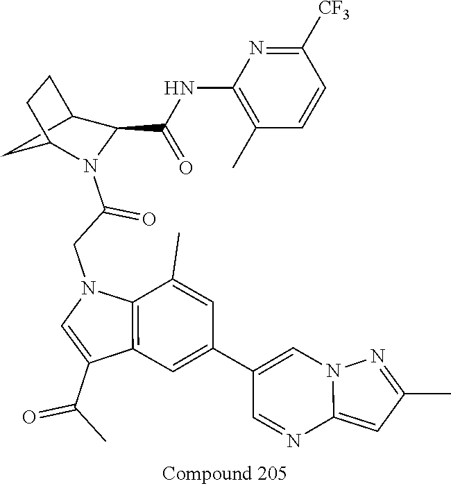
C1(C(=O)C)=CN(CC(=O)N2C(C(=O)NC3=C(C)C=CC([CF3])=N3)C3CC2CC3)C2=C1C=C(C1=CN3C(=CC(C)=N3)N=C1)C=C2C
